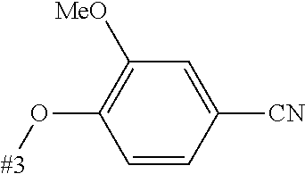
[#3]OC1=C([MeO])C=C([CN])C=C1
